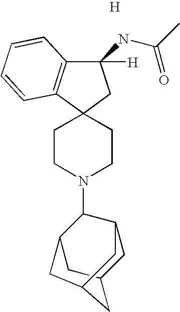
C1([H])(NC(C)=O)C2=C(C3(C1)CCN(C1C4CC5CC1CC(C5)C4)CC3)C=CC=C2.[H]
